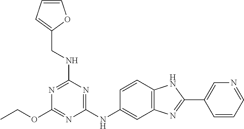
C(OC1=NC(NC2=CC3=C(C=C2)NC(C2=CN=CC=C2)=N3)=NC(NCC2=CC=CO2)=N1)C
